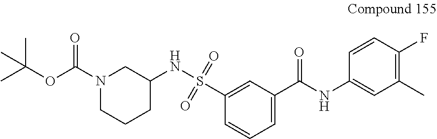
C1(NS(=O)(=O)C2=CC(C(NC3=CC(C)=C(F)C=C3)=O)=CC=C2)CN(C(OC(C)(C)C)=O)CCC1
